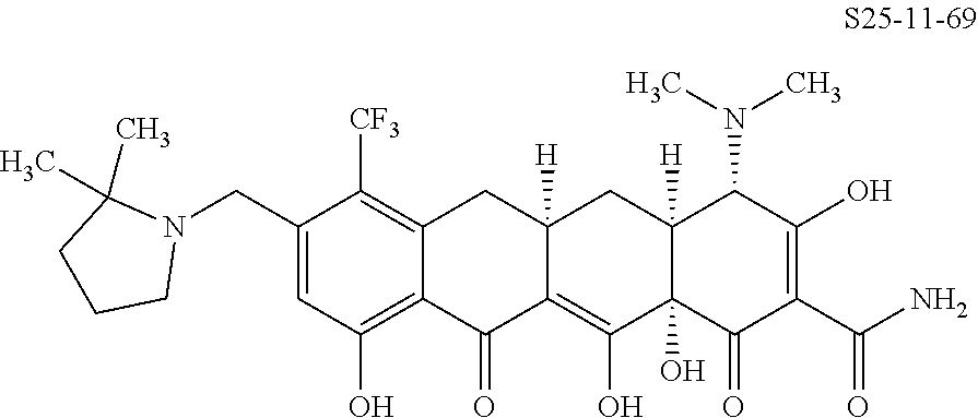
C1(CN2C(C)(C)CCC2)=CC(O)=C2C(=C1[CF3])CC1([H])C(=C(O)C3(O)C([H])(C1)C(N(C)C)C(O)=C(C(N)=O)C3=O)C2=O
